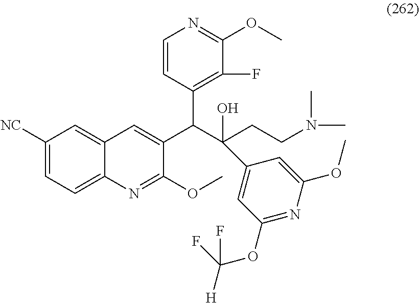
C1([NC])=CC=C2C(=C1)C=C(C(C(CCN(C)C)(O)C1=CC(OC([H])(F)F)=NC(OC)=C1)C1=C(F)C(OC)=NC=C1)C(OC)=N2
